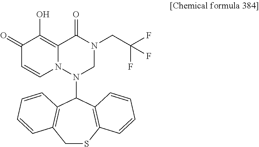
C12=C(O)C(=O)C=CN1N(C1C3=C(CSC4=C1C=CC=C4)C=CC=C3)CN(CC(F)(F)F)C2=O
